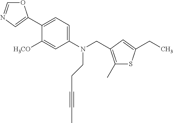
O1C=NC=C1C1=CC=C(N(CC2=C(C)SC(CC)=C2)CCC#CC)C=C1[H3CO]
